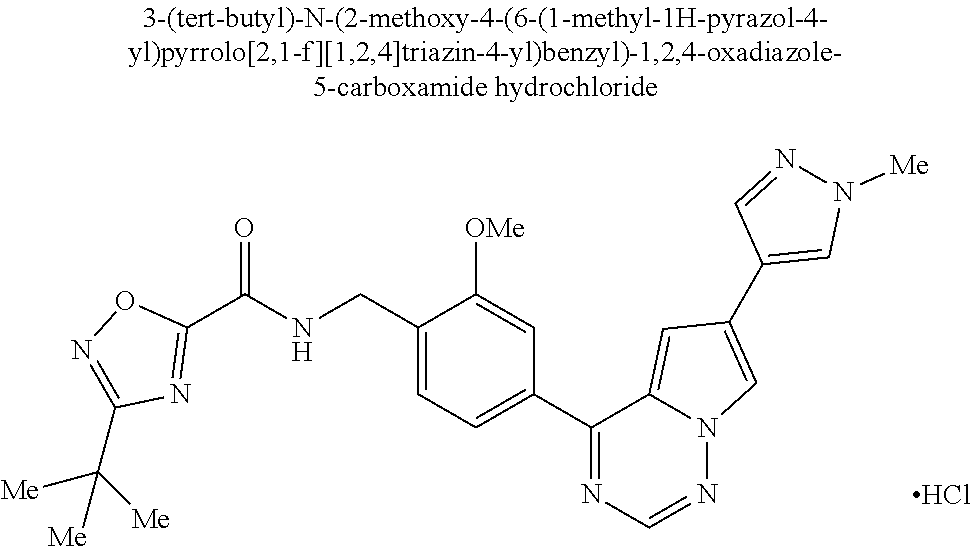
C1(C(NCC2=CC=C(C3=NC=NN4C3=CC(C3=CN([Me])N=C3)=C4)C=C2[OMe])=O)=NC(C([Me])([Me])[Me])=NO1.Cl
